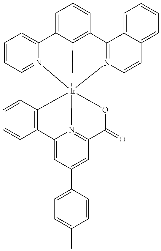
C1=CC2=C(C=C1)C1=CC(C3=CC=C(C)C=C3)=CC3=N1[Ir]214(OC3=O)N2=CC=CC=C2C2=CC=CC(=C12)C1=N4C=CC2=CC=CC=C21
